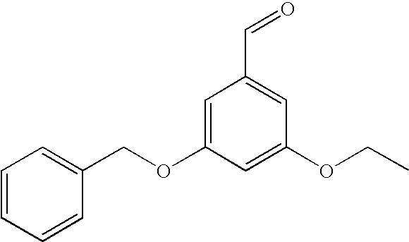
C1=C(OCC2=CC=CC=C2)C=C(OCC)C=C1C=O
